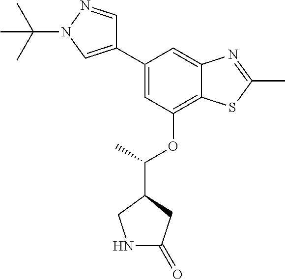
C1=C(C2=CN(C(C)(C)C)N=C2)C=C2C(=C1OC(C)C1CNC(=O)C1)SC(C)=N2
